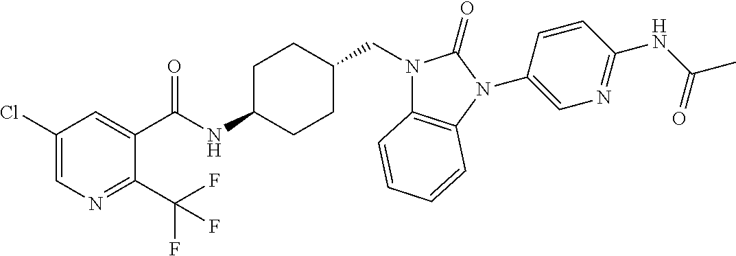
C1(Cl)=CN=C(C(F)(F)F)C(C(NC2CCC(CN3C4=C(N(C5=CN=C(NC(C)=O)C=C5)C3=O)C=CC=C4)CC2)=O)=C1
